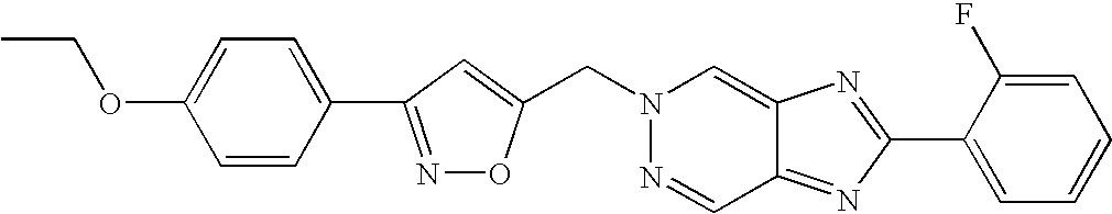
C(N1N=CC2=NC(C3=CC=CC=C3F)=NC2=C1)C1=CC(C2=CC=C(OCC)C=C2)=NO1
